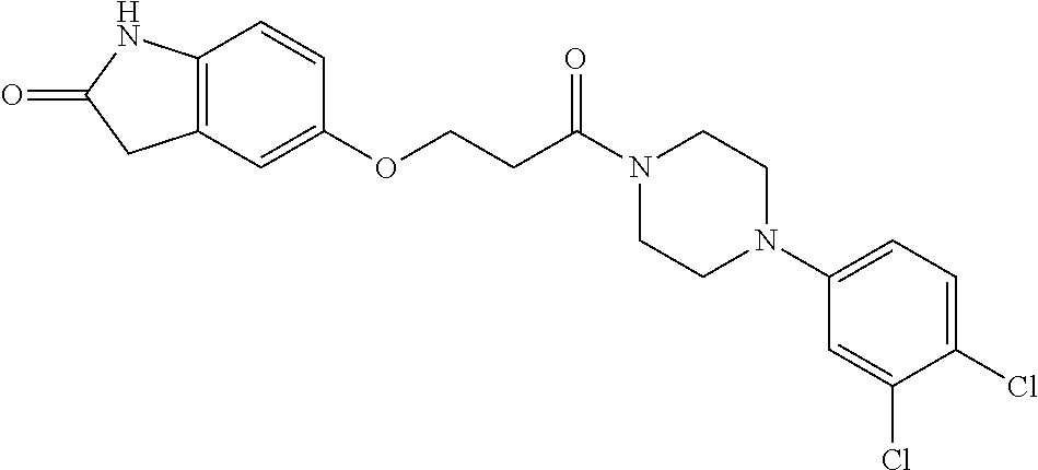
C12=C(C=C(OCCC(N3CCN(C4=CC=C(Cl)C(Cl)=C4)CC3)=O)C=C1)CC(=O)N2
